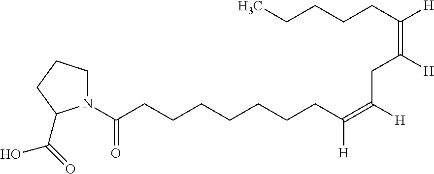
N1(C(CCCCCCCC(=C([H])CC(=C([H])CCCCC)[H])[H])=O)CCCC1C(=O)O
